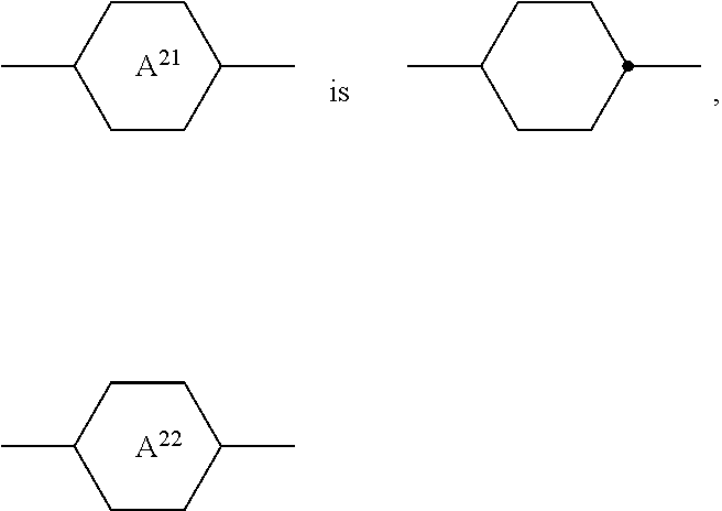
C1CC(C)CCC1C.[A22].C1CC(C)CCC1C.[A21].C1CC(C)CCC1C
